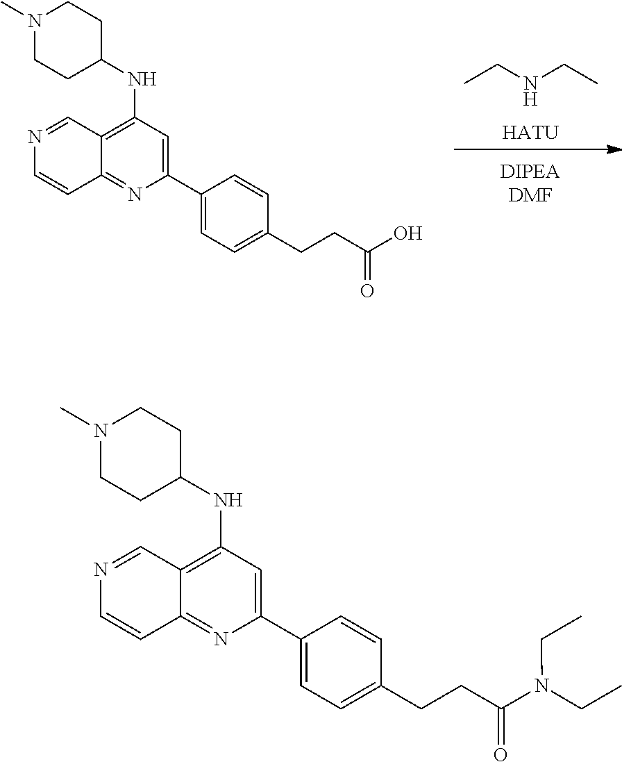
[HATU].CCNCC.C1(C2=CC(NC3CCN(C)CC3)=C3C(=N2)C=CN=C3)=CC=C(CCC(O)=O)C=C1.C1(C2=CC(NC3CCN(C)CC3)=C3C(=N2)C=CN=C3)=CC=C(CCC(N(CC)CC)=O)C=C1
